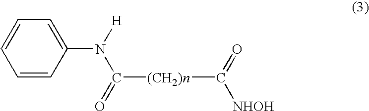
C1=CC(N([H])C(=O)[(CH2)n]C(=O)[NHOH])=CC=C1
